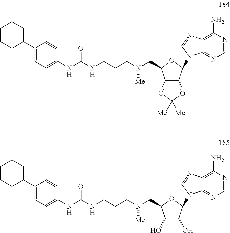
C12=C(N)N=CN=C1N(C1OC(CN(CCCNC(NC3=CC=C(C4CCCCC4)C=C3)=O)[Me])C3C1OC([Me])([Me])O3)C=N2.C12=C(N)N=CN=C1N(C1OC(CN(CCCNC(NC3=CC=C(C4CCCCC4)C=C3)=O)[Me])C(O)C1O)C=N2
